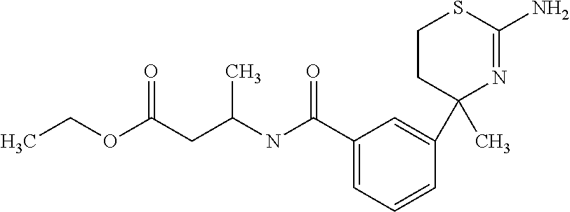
C(NC(C1=CC=CC(C2(C)N=C(N)SCC2)=C1)=O)(CC(OCC)=O)C
